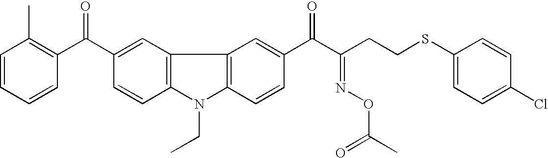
C1=CC=CC(C(C2=CC3=C(C=C2)N(CC)C2=C3C=C(C(C(CCSC3=CC=C(Cl)C=C3)=NOC(C)=O)=O)C=C2)=O)=C1C
